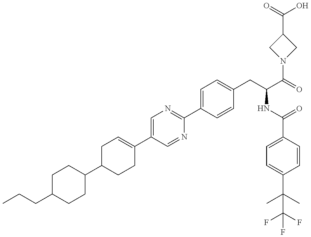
C1(C2CCC(C3=CN=C(C4=CC=C(CC(NC(=O)C5=CC=C(C(C)(C)C(F)(F)F)C=C5)C(N5CC(C(O)=O)C5)=O)C=C4)N=C3)=CC2)CCC(CCC)CC1
